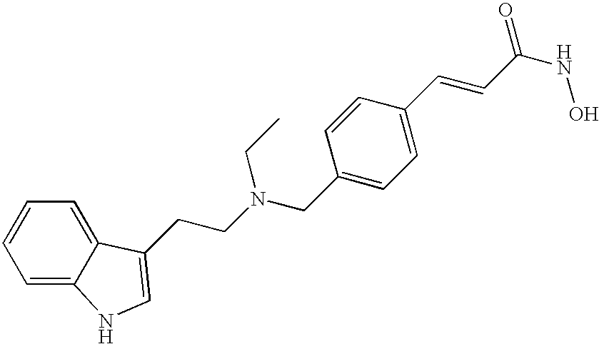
C(N(CC1=CC=C(C=CC(NO)=O)C=C1)CC)CC1=CNC2=CC=CC=C21
